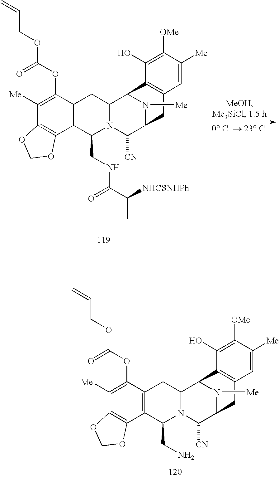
C1([Me])=C(OC(OCC=C)=O)C2=C(C3=C1OCO3)C(CNC(C([NHCSNHPh])C)=O)N1C(C2)C2N([Me])C(C1[CN])CC1=C2C(O)=C([OMe])C([Me])=C1.C1([Me])=C(OC(OCC=C)=O)C2=C(C3=C1OCO3)C(CN)N1C(C2)C2N([Me])C(C1[CN])CC1=C2C(O)=C([OMe])C([Me])=C1
